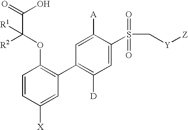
C1=CC([X])=CC(C2=C([D])C=C(S(C[Y][Z])(=O)=O)C([A])=C2)=C1OC(C(=O)O)([R2])[R1]
